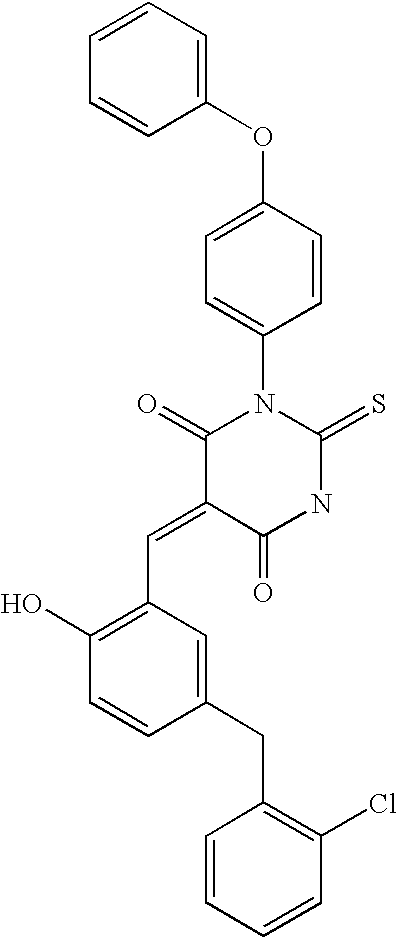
C1(OC2=CC=C(N3C(=O)C(=CC4=C(O)C=CC(CC5=C(Cl)C=CC=C5)=C4)C(=O)NC3=S)C=C2)=CC=CC=C1
